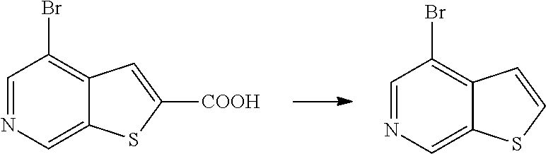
C1=NC=C2C(=C1Br)C=C([COOH])S2.C1=NC=C2C(=C1Br)C=CS2
